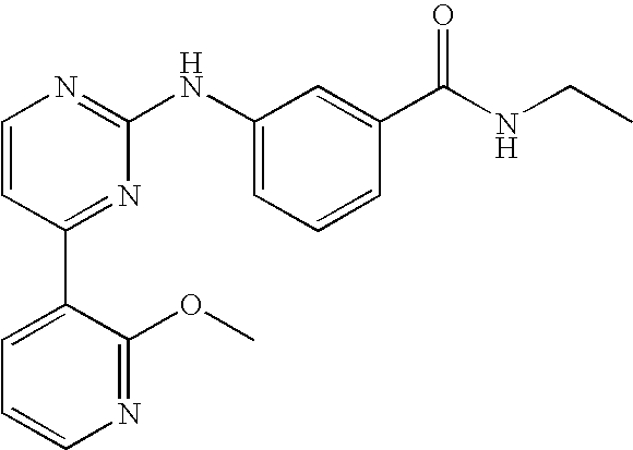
C1=CC(C2=CC=CN=C2OC)=NC(NC2=CC=CC(C(NCC)=O)=C2)=N1
